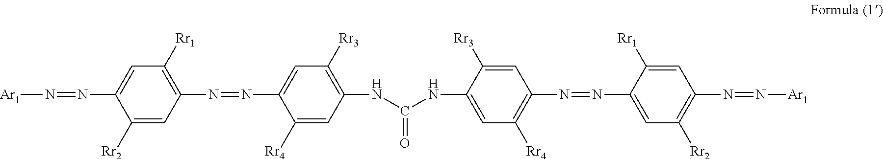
C1([Rr2])=CC(N=NC2=CC([Rr3])=C(NC(NC3=CC([Rr4])=C(N=NC4=CC([Rr2])=C(N=N[Ar1])C=C4[Rr1])C=C3[Rr3])=O)C=C2[Rr4])=C([Rr1])C=C1N=N[Ar1]
